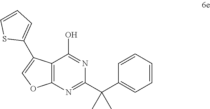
C12=C(N=C(C(C3=CC=CC=C3)(C)C)N=C1O)OC=C2C1=CC=CS1
